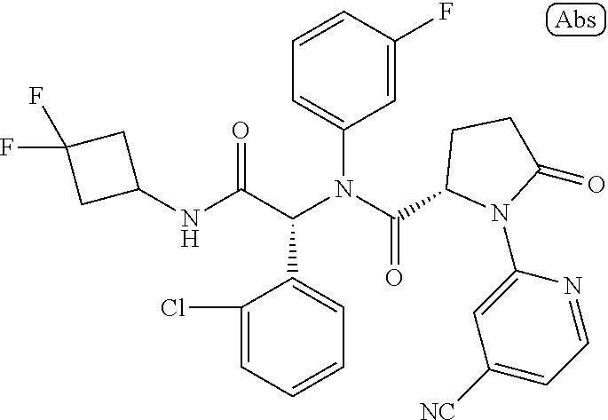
C1=CC(F)=CC(N(C(=O)C2N(C3=CC([NC])=CC=N3)C(=O)CC2)C(C(NC2CC(F)(F)C2)=O)C2=CC=CC=C2Cl)=C1
